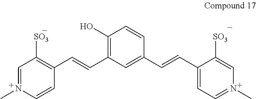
C1=N(C)C=CC(C=CC2=C(O)C=CC(C=CC3=CC=N(C)C=C3[SO3])=C2)=C1[SO3]
